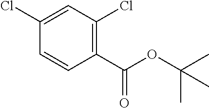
C1(C(OC(C)(C)C)=O)=C(Cl)C=C(Cl)C=C1
